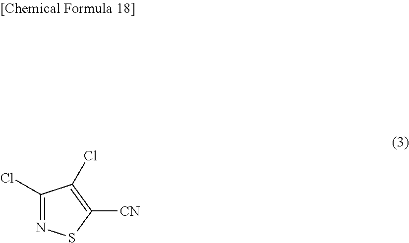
C1(Cl)=NSC([CN])=C1Cl
